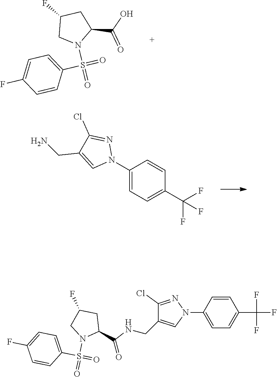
C1(N2N=C(Cl)C(CN)=C2)=CC=C(C(F)(F)F)C=C1.C1=C(F)C=CC(S(N2C(C(O)=O)CC(F)C2)(=O)=O)=C1.C1=C(F)C=CC(S(N2C(C(=O)NCC3=CN(C4=CC=C(C(F)(F)F)C=C4)N=C3Cl)CC(F)C2)(=O)=O)=C1
